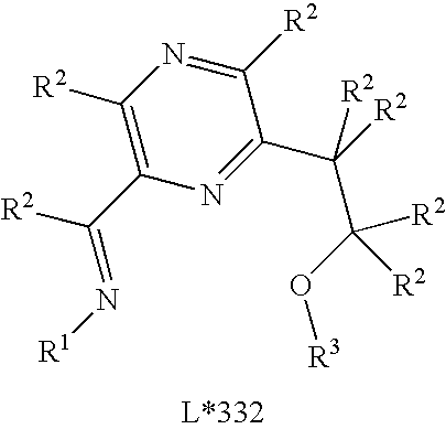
N1=C(C([R2])(C(O[R3])([R2])[R2])[R2])C([R2])=NC([R2])=C1C(=N[R1])[R2]
